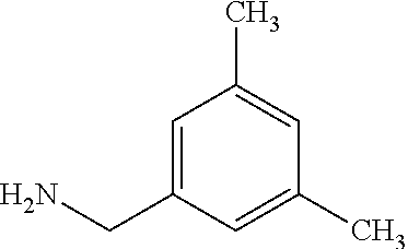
C1=C(CN)C=C(C)C=C1C
